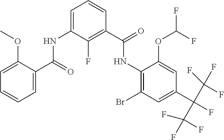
N(C1=C(Br)C=C(C(F)(C(F)(F)F)C(F)(F)F)C=C1OC(F)F)C(=O)C1=C(F)C(NC(=O)C2=CC=CC=C2OC)=CC=C1
